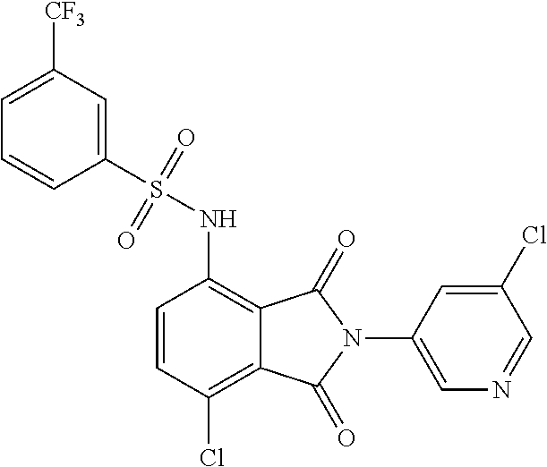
C1=C([CF3])C=C(S(=O)(=O)NC2=C3C(=C(Cl)C=C2)C(=O)N(C2=CN=CC(Cl)=C2)C3=O)C=C1
